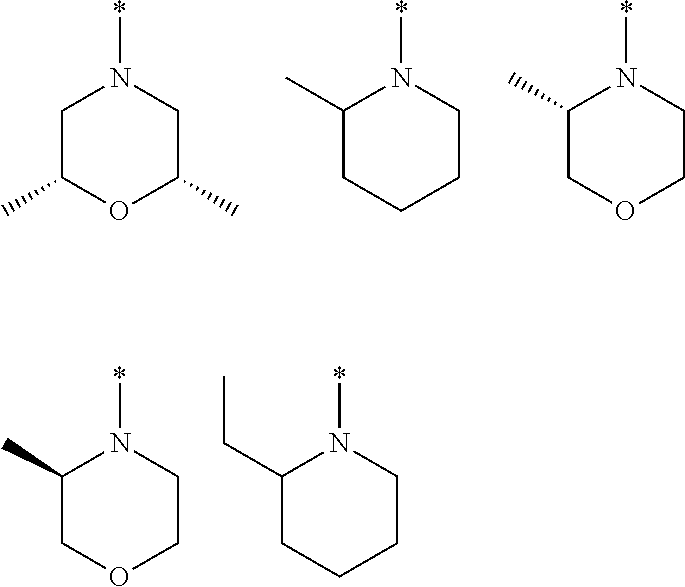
C1C(C)OC(C)CN1*.C1(C)CCCCN1*.C1(C)COCCN1*.C1(C)COCCN1*.C1(CC)CCCCN1*
